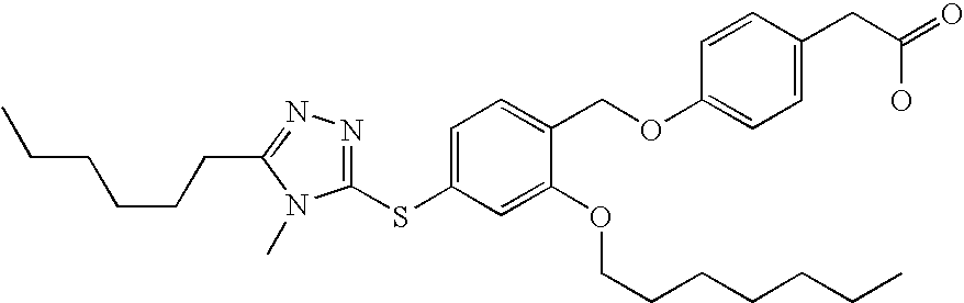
C(C1=NN=C(SC2=CC=C(COC3=CC=C(CC(O)=O)C=C3)C(OCCCCCCC)=C2)N1C)CCCCC
